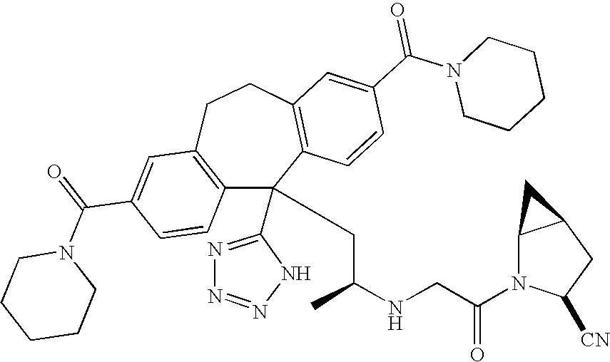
C1(C(=O)N2CCCCC2)=CC2=C(C=C1)C(C1=NN=NN1)(CC(NCC(N1C([CN])CC3C1C3)=O)C)C1=C(CC2)C=C(C(N2CCCCC2)=O)C=C1
